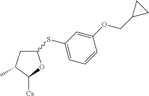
C1C(C)C([Cs])OC1SC1=CC=CC(OCC2CC2)=C1
